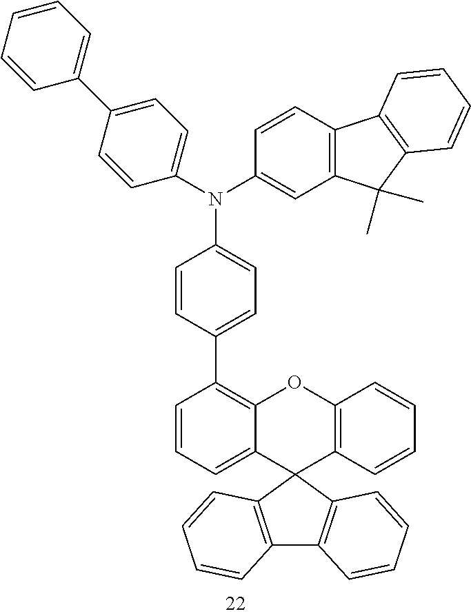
C1=CC=C2C(=C1C1=CC=C(N(C3=CC=C(C4=CC=CC=C4)C=C3)C3=CC4=C(C=C3)C3=C(C4(C)C)C=CC=C3)C=C1)OC1=C(C23C2=C(C4=C3C=CC=C4)C=CC=C2)C=CC=C1
